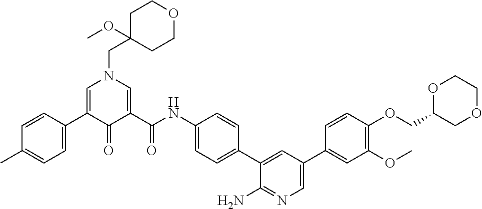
C1=C(C2=CC=C(C)C=C2)C(=O)C(C(NC2=CC=C(C3=CC(C4=CC(OC)=C(OCC5COCCO5)C=C4)=CN=C3N)C=C2)=O)=CN1CC1(OC)CCOCC1
